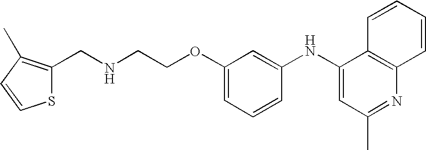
C1(NC2=CC(C)=NC3=C2C=CC=C3)=CC(OCCNCC2=C(C)C=CS2)=CC=C1
